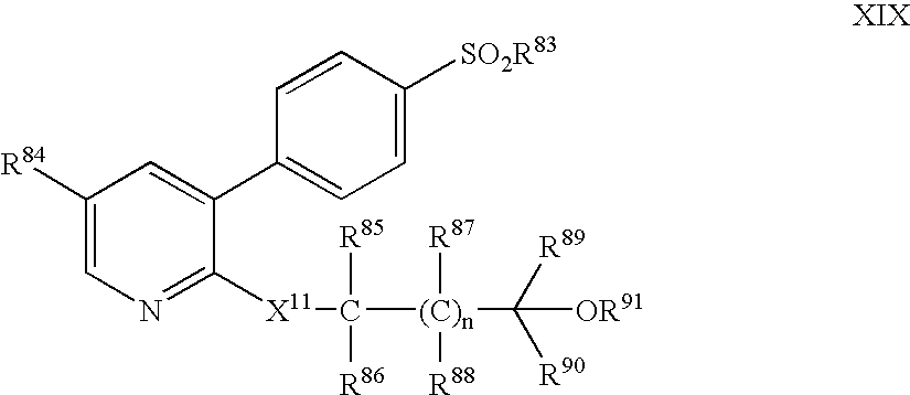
C1([R84])=CN=C([X11]C([(C)n](C([R89])([R90])[OR91])([R88])[R87])([R85])[R86])C(C2=CC=C([SO2R83])C=C2)=C1
